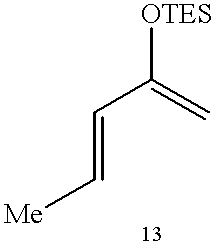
C(=CC(=C)[OTES])[Me]
